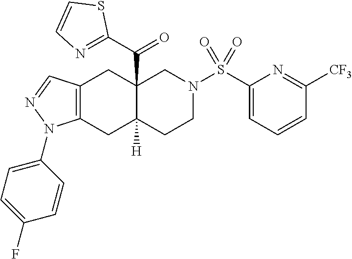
C1(S(N2CC3(C(C4=NC=CS4)=O)C([H])(CC2)CC2=C(C3)C=NN2C2=CC=C(F)C=C2)(=O)=O)=CC=CC([CF3])=N1
